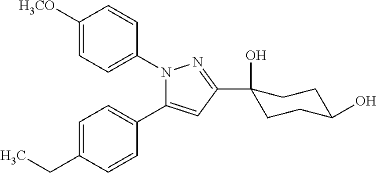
C1=C(CC)C=CC(C2=CC(C3(O)CCC(O)CC3)=NN2C2=CC=C([H3CO])C=C2)=C1
